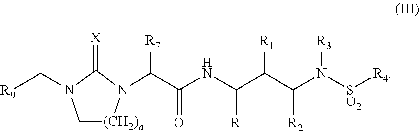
C(C(NC(C(C(N([SO2][R4])[R3])[R2])[R1])[R])=O)([R7])N1[(CH2)n]CN(C[R9])C1=[X]
